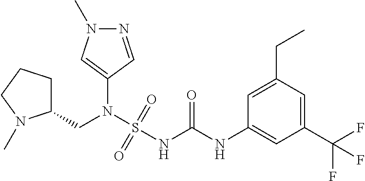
C1(N(S(NC(NC2=CC(C(F)(F)F)=CC(CC)=C2)=O)(=O)=O)CC2CCCN2C)=CN(C)N=C1
